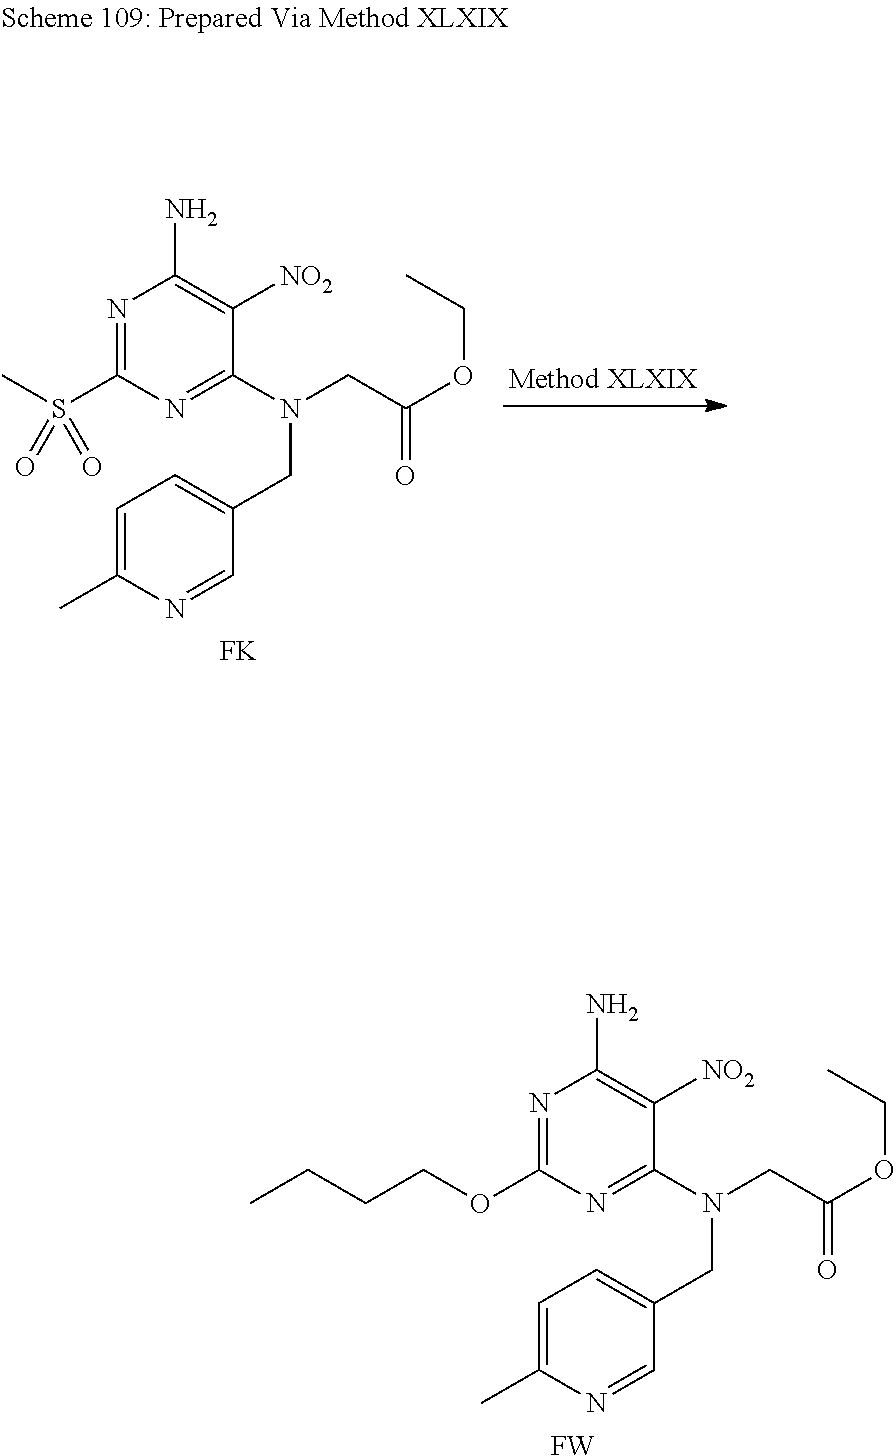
[FK].N1=CC(CN(CC(OCC)=O)C2=NC(S(C)(=O)=O)=NC(N)=C2[NO2])=CC=C1C.[FW].N1=CC(CN(CC(OCC)=O)C2=NC(OCCCC)=NC(N)=C2[NO2])=CC=C1C
